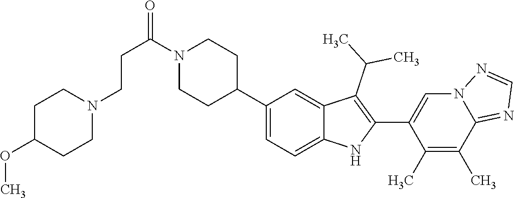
N1(C(CCN2CCC(OC)CC2)=O)CCC(C2=CC=C3C(=C2)C(C(C)C)=C(C2=CN4C(=NC=N4)C(C)=C2C)N3)CC1
